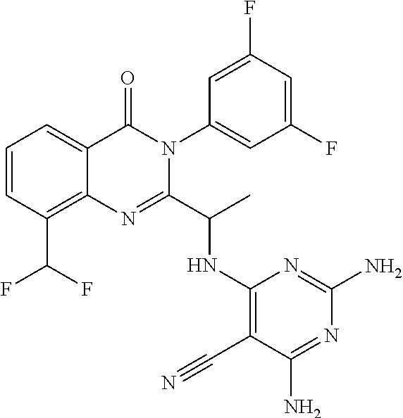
C1=CC(C(F)F)=C2C(=C1)C(=O)N(C1=CC(F)=CC(F)=C1)C(C(C)NC1=C(C#N)C(N)=NC(N)=N1)=N2
